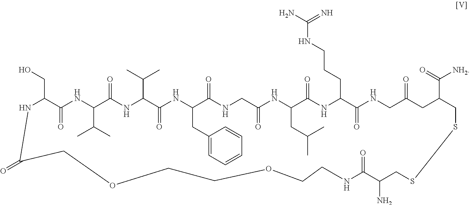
N1C(CO)C(=O)NC(C(C)C)C(=O)NC(C(C)C)C(=O)NC(CC2=CC=CC=C2)C(=O)NCC(=O)NC(CC(C)C)C(=O)NC(CCCNC(N)=N)C(=O)NCC(=O)CC(C(=O)[NH2])CSSCC(N)C(=O)NCCOCCOCC1=O
